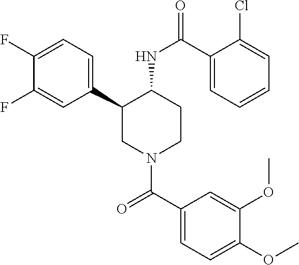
C1(F)=CC=C(C2CN(C(C3=CC=C(OC)C(OC)=C3)=O)CCC2NC(=O)C2=CC=CC=C2Cl)C=C1F
